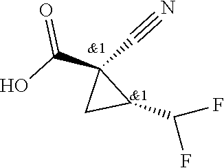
C(O)(=O)C1(C#N)CC1C(F)F
